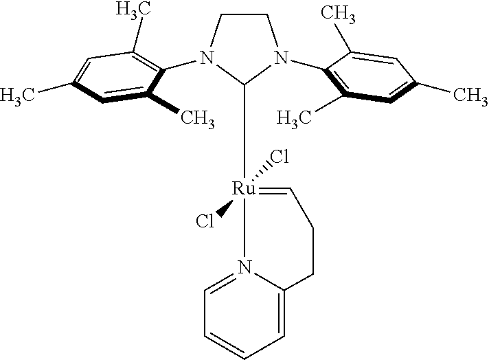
C1=C(C)C(N2CCN(C3=C(C)C=C(C)C=C3C)C2[Ru]2(Cl)(Cl)=CCCC3=CC=CC=N23)=C(C)C=C1C
